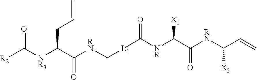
[R2]C([NR3]C(C([RN]C[L1]C([NR]C(C([RN]C(C=C)[X2])=O)[X1])=O)=O)CC=C)=O
